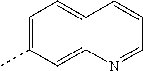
C12=CC=C(C)C=C1N=CC=C2
